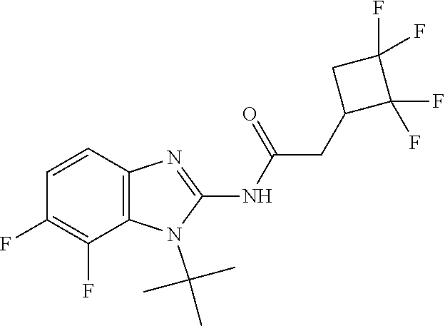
C1=CC2=C(C(F)=C1F)N(C(C)(C)C)C(NC(=O)CC1C(F)(F)C(F)(F)C1)=N2
